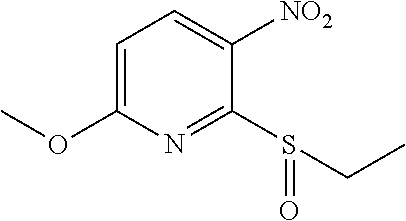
C1=C(OC)N=C(S(=O)CC)C([NO2])=C1
